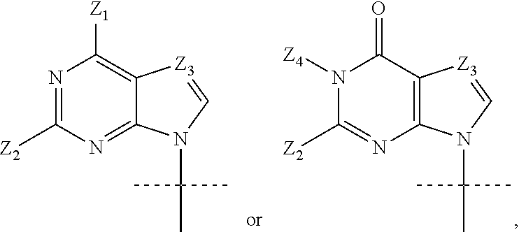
N1=C([Z2])N=C2C(=C1[Z1])[Z3]=CN2C(C)(C)C.N1([Z4])C([Z2])=NC2=C(C1=O)[Z3]=CN2C(C)(C)C
